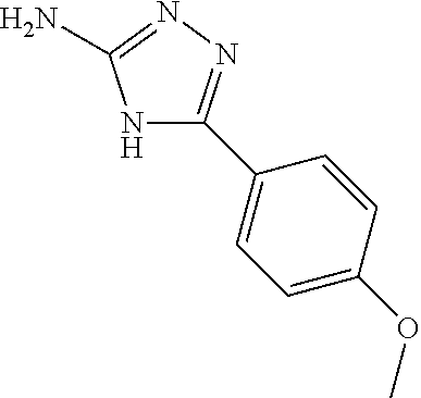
N1C(C2=CC=C(OC)C=C2)=NN=C1N
